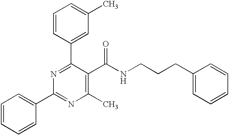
C1=CC(C2=NC(C3=CC=CC=C3)=NC(C)=C2C(NCCCC2=CC=CC=C2)=O)=CC(C)=C1
